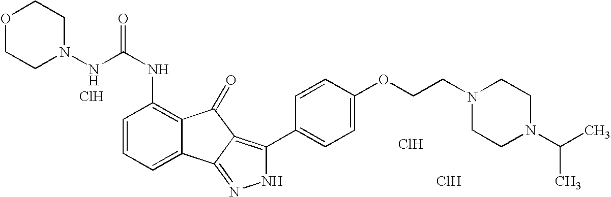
C1=CC=C2C(=C1NC(=O)NN1CCOCC1)C(=O)C1=C(C3=CC=C(OCCN4CCN(C(C)C)CC4)C=C3)NN=C21.Cl.Cl.Cl
